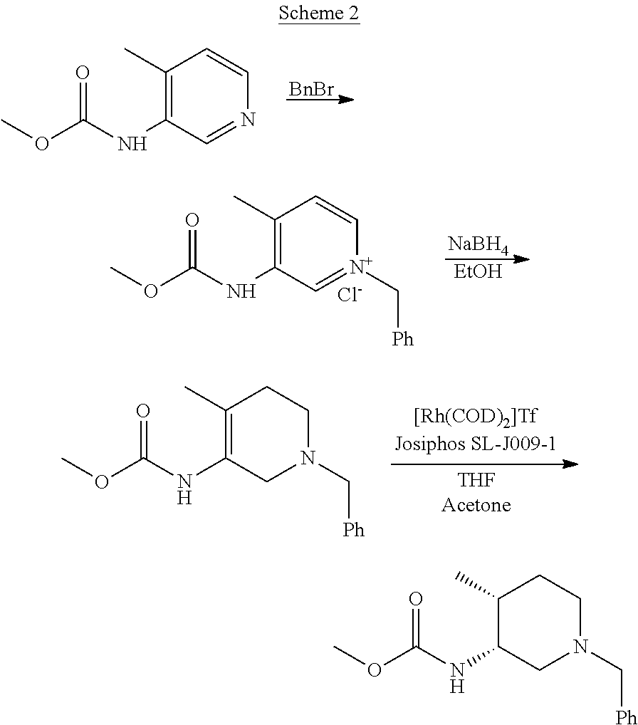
C1(C)C(NC(OC)=O)CN(C[Ph])CC1.[BnBr].C1(C)=C(NC(OC)=O)C=NC=C1.C1(C)=C(NC(OC)=O)C=[N+](C[Ph])C=C1.[Cl-].[NaBH4].[EtOH].C1(C)=C(NC(OC)=O)CN(C[Ph])CC1
